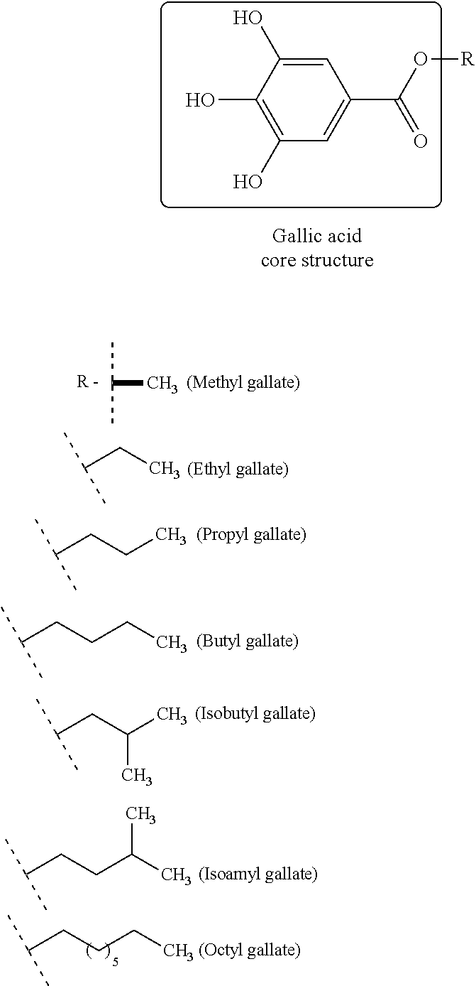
C1=C(O)C(O)=C(O)C=C1C(O[R])=O.C(CC(C)C)(C)C.C(CCCC)(C)C.C(C)(C)C.C(CC)(C)C.C(CCC)(C)C.C(CCCC)(C)C.C(CCC(C)C)(C)C
